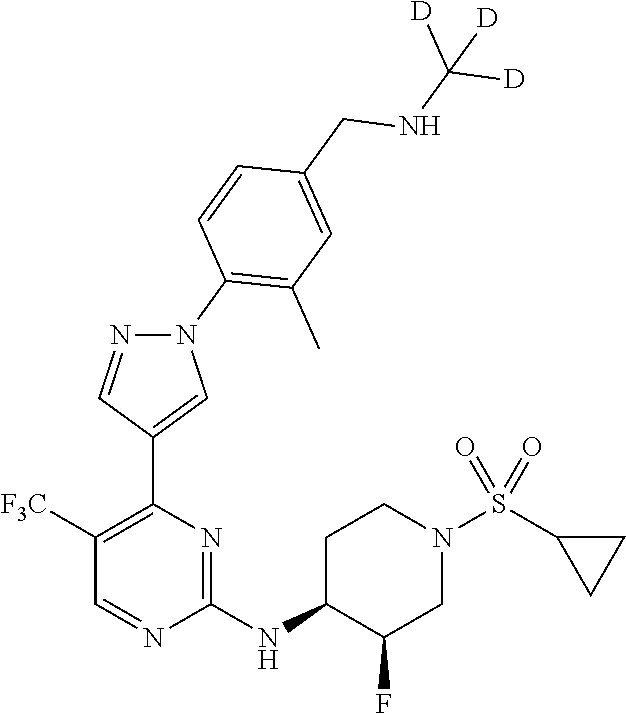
C1(NC2C(F)CN(S(C3CC3)(=O)=O)CC2)=NC(C2=CN(C3=C(C)C=C(CNC([D])([D])[D])C=C3)N=C2)=C([F3C])C=N1
